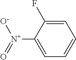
C1=C(F)C([N+](=O)[O-])=CC=C1
